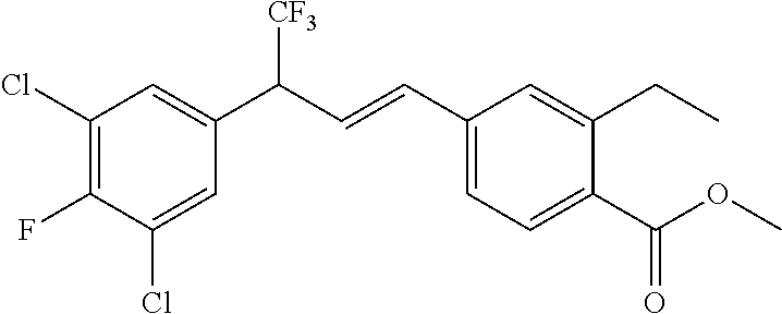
C1(Cl)=C(F)C(Cl)=CC(C(C=CC2=CC=C(C(OC)=O)C(CC)=C2)[CF3])=C1
